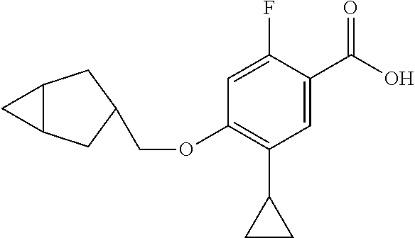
O(C1=C(C2CC2)C=C(C(=O)O)C(F)=C1)CC1CC2C(C1)C2
